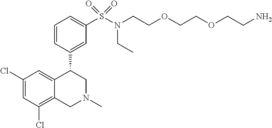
C1(Cl)=CC(Cl)=C2C(=C1)C(C1=CC(S(N(CCOCCOCCN)CC)(=O)=O)=CC=C1)CN(C)C2
